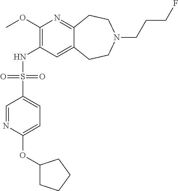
C1(OC)=C(NS(C2=CC=C(OC3CCCC3)N=C2)(=O)=O)C=C2C(=N1)CCN(CCCF)CC2
